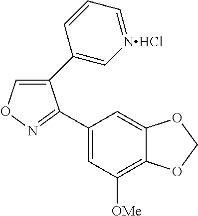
C1(C2=C[NHCl]=CC=C2)=CON=C1C1=CC([OMe])=C2C(=C1)OCO2
